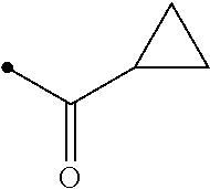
C(=O)(C1CC1)C
